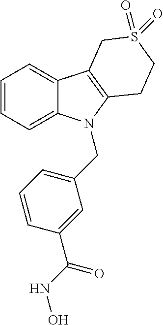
C1=CC=C2C(=C1)C1=C(N2CC2=CC=CC(C(NO)=O)=C2)CCS(=O)(=O)C1
